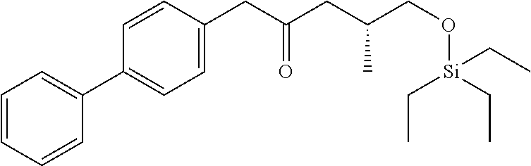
C1=CC=CC(C2=CC=C(CC(CC(CO[Si](CC)(CC)CC)C)=O)C=C2)=C1
